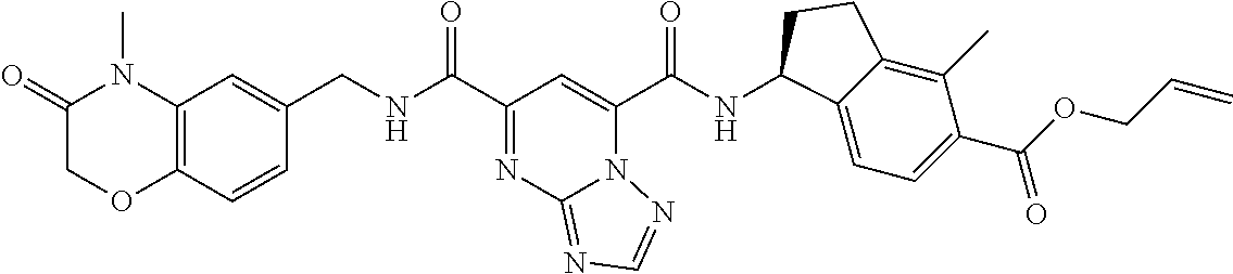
N12C(C(NC3C4=CC=C(C(OCC=C)=O)C(C)=C4CC3)=O)=CC(C(NCC3=CC4=C(C=C3)OCC(=O)N4C)=O)=NC1=NC=N2
